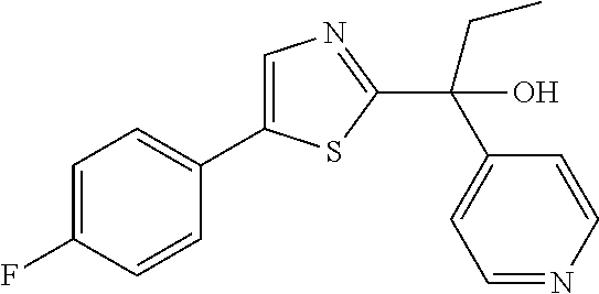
C1=C(F)C=CC(C2=CN=C(C(CC)(O)C3=CC=NC=C3)S2)=C1
